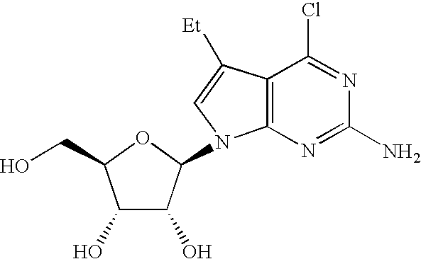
C1(O)C(O)C(N2C3=C(C([Et])=C2)C(Cl)=NC(N)=N3)OC1CO
